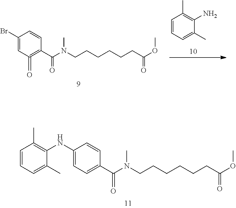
C(CCCCCC(OC)=O)N(C(C1=CC=C(NC2=C(C)C=CC=C2C)C=C1)=O)C.C(CCCCCC(OC)=O)N(C(C1=C(=O)C=C(Br)C=C1)=O)C.C1=CC=C(C)C(N)=C1C
